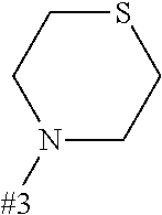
N1([#3])CCSCC1
